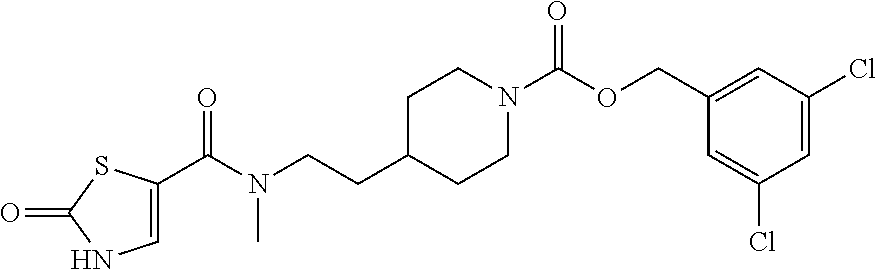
C1C(CCN(C(C2=CNC(=O)S2)=O)C)CCN(C(OCC2=CC(Cl)=CC(Cl)=C2)=O)C1
